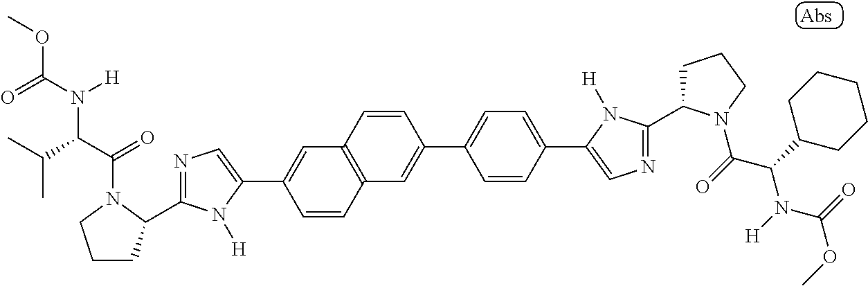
C12=C(C=C(C3=CN=C(C4CCCN4C(=O)C(N([H])C(OC)=O)C(C)C)N3[H])C=C1)C=CC(C1=CC=C(C3=CN=C(C4CCCN4C(=O)C(C4CCCCC4)N([H])C(=O)OC)N3[H])C=C1)=C2
